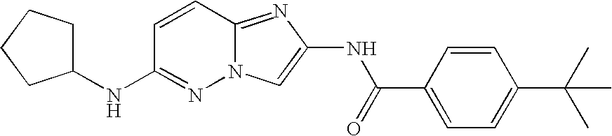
C1=CC2=NC(NC(C3=CC=C(C(C)(C)C)C=C3)=O)=CN2N=C1NC1CCCC1
